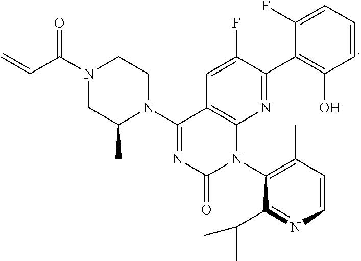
C=CC(N1CCN(C2=NC(=O)N(C3=C(C)C=CN=C3C(C)C)C3=C2C=C(F)C(C2=C(O)C=CC=C2F)=N3)C(C)C1)=O
